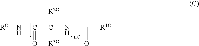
[RC]NC(C(NC([R1C])=O)([R2C])[R3C])=O
